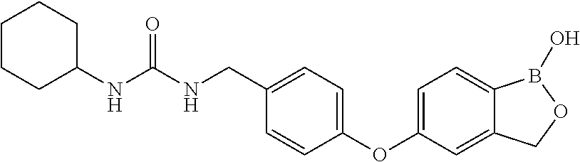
N(C(NCC1=CC=C(OC2=CC=C3C(=C2)COB3O)C=C1)=O)C1CCCCC1
